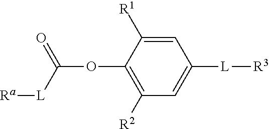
C1=C([R1])C(OC(=O)[L][Ra])=C([R2])C=C1[L][R3]
